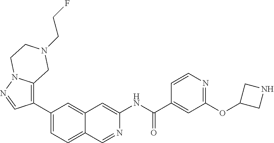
C1(C(=O)NC2=CC3=CC(C4=C5N(N=C4)CCN(CCF)C5)=CC=C3C=N2)=CC(OC2CNC2)=NC=C1
